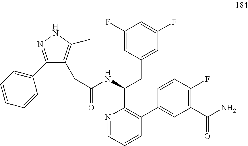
C1(F)=CC(CC(C2=C(C3=CC(C(N)=O)=C(F)C=C3)C=CC=N2)NC(CC2=C(C)NN=C2C2=CC=CC=C2)=O)=CC(F)=C1
